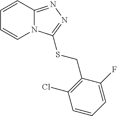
N12C(=NN=C1SCC1=C(Cl)C=CC=C1F)C=CC=C2
